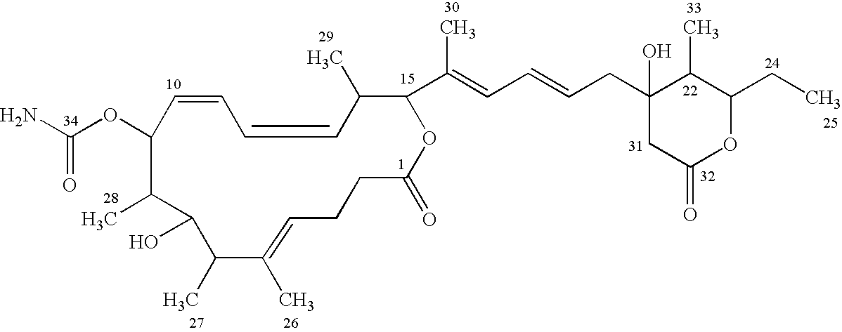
NC(OC1C(C)C(O)C(C)C(C)=CCCC(=O)OC(C(=CC=CCC2(O)CC(=O)OC(CC)C2C)C)C(C)C=CC=C1)=O
